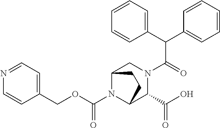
C(C(=O)N1CC2N(C(OCC3=CC=NC=C3)=O)C(C1C(O)=O)CC2)(C1=CC=CC=C1)C1=CC=CC=C1
